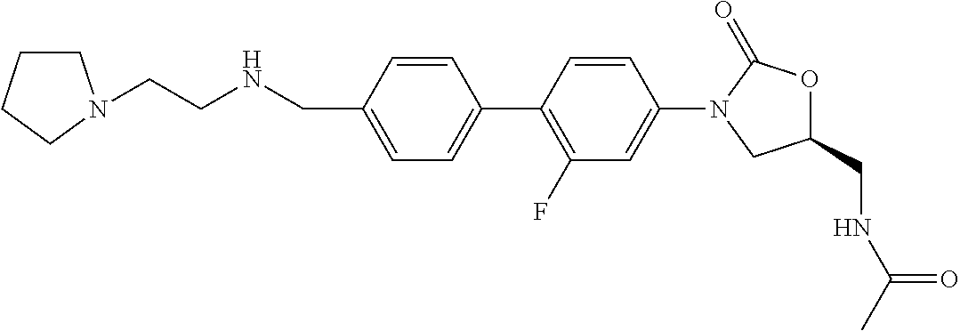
C1=C(CNCCN2CCCC2)C=CC(C2=C(F)C=C(N3CC(CNC(=O)C)OC3=O)C=C2)=C1
